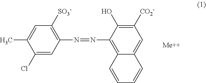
C1(Cl)=CC(N=NC2=C3C(=CC([CO2-])=C2O)C=CC=C3)=C([SO3-])C=C1C
